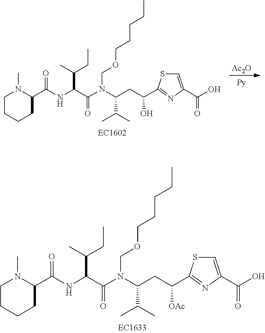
[Ac2O].C1=C(C(O)=O)N=C(C(CC(N(C(C(NC(C2N(C)CCCC2)=O)C(C)CC)=O)COCCCCC)C(C)C)O)S1.C1=C(C(O)=O)N=C(C(CC(N(C(C(NC(C2N(C)CCCC2)=O)C(C)CC)=O)COCCCCC)C(C)C)[OAc])S1
